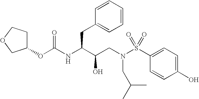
C1(OC(NC(C(CN(S(C2=CC=C(O)C=C2)(=O)=O)CC(C)C)O)CC2=CC=CC=C2)=O)CCOC1
